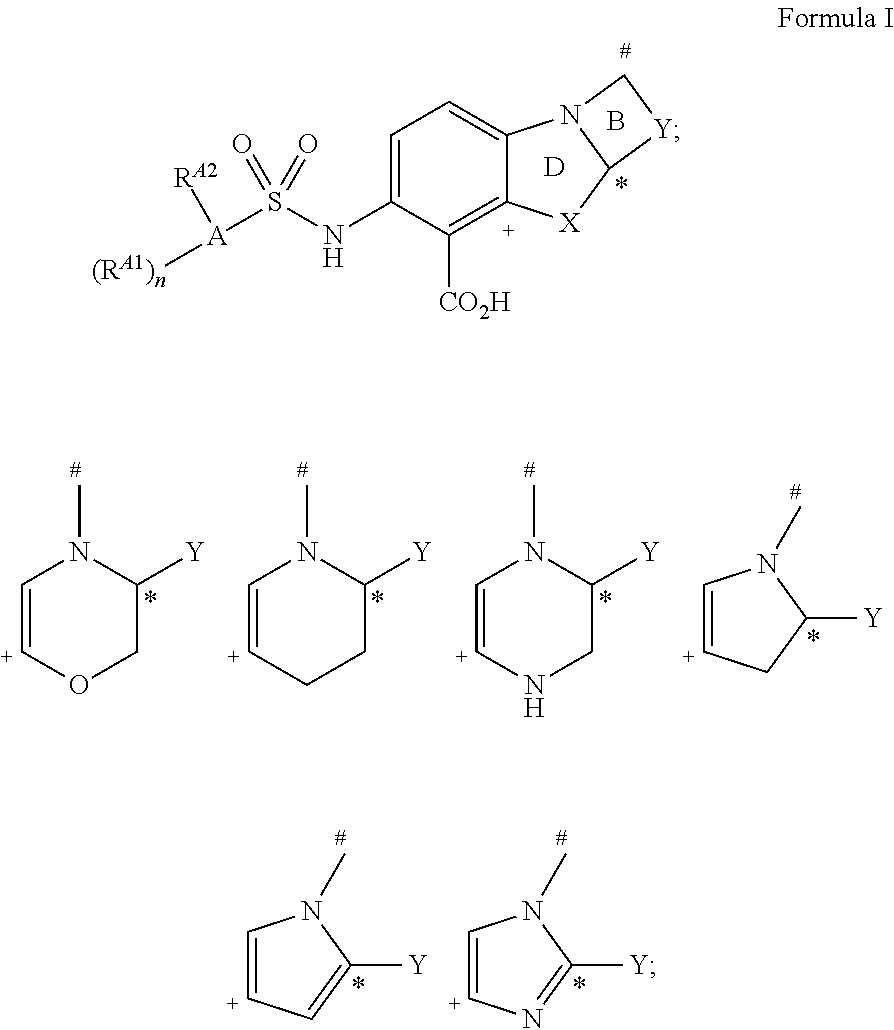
C1=C(NS([A]([(RA1)n])[RA2])(=O)=O)C([CO2H])=C2C(=C1)N1C([X]2)[Y]C1.[D].B.C1=[C+]OCC([Y])N1C.C1=[C+]CCC([Y])N1C.C1=[C+]NCC([Y])N1C.C1=[C+]CC([Y])N1C.C1=[C+]C=C([Y])N1C.C1=[C+]N=C([Y])N1C
